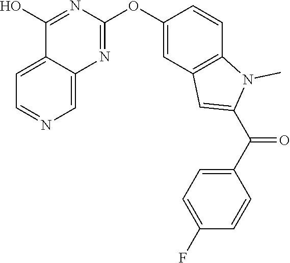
C12=CC=NC=C1N=C(OC1=CC3=C(C=C1)N(C)C(C(C1=CC=C(F)C=C1)=O)=C3)N=C2O
